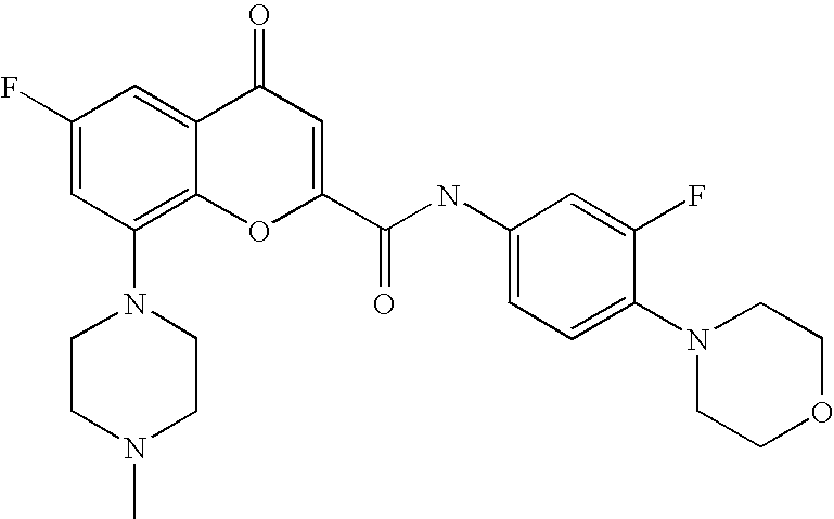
N1(C2=C3C(=CC(F)=C2)C(=O)C=C(C(NC2=CC=C(N4CCOCC4)C(F)=C2)=O)O3)CCN(C)CC1
